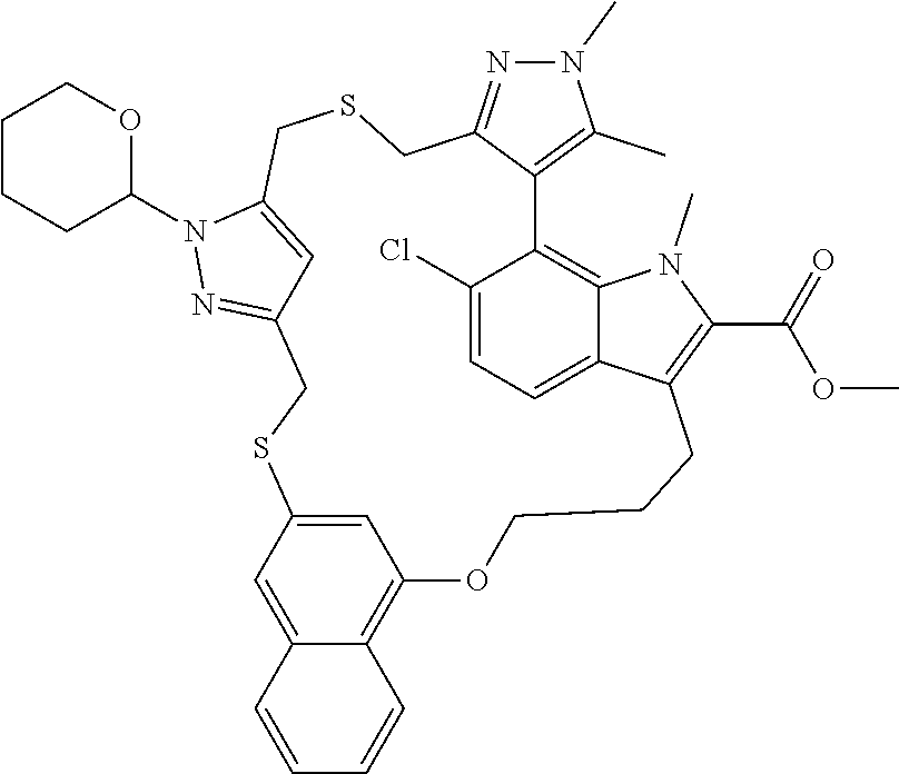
C1CCC(N2N=C3C=C2CSCC2=NN(C)C(C)=C2C2=C4C(=CC=C2Cl)C(=C(C(=O)OC)N4C)CCCOC2=C4C(=CC(=C2)SC3)C=CC=C4)OC1
